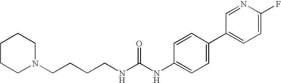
C1CCN(CCCCNC(NC2=CC=C(C3=CC=C(F)N=C3)C=C2)=O)CC1
